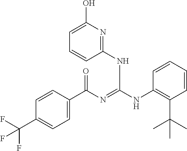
C1=CC(C(N=C(NC2=C(C(C)(C)C)C=CC=C2)NC2=NC(O)=CC=C2)=O)=CC=C1C(F)(F)F
